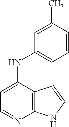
C12=C(C(NC3=CC=CC(C)=C3)=CC=N1)C=CN2
